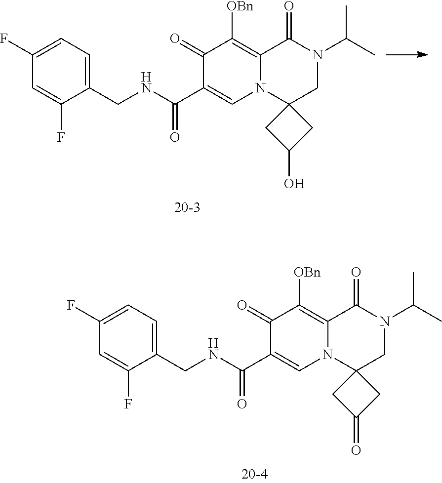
C1(F)=CC=C(CNC(C2=CN3C(=C([OBn])C2=O)C(=O)N(C(C)C)CC32CC(O)C2)=O)C(F)=C1.C1(F)=CC=C(CNC(C2=CN3C(=C([OBn])C2=O)C(=O)N(C(C)C)CC32CC(=O)C2)=O)C(F)=C1
